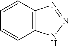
C1=CC=CC2=C1N=NN2
